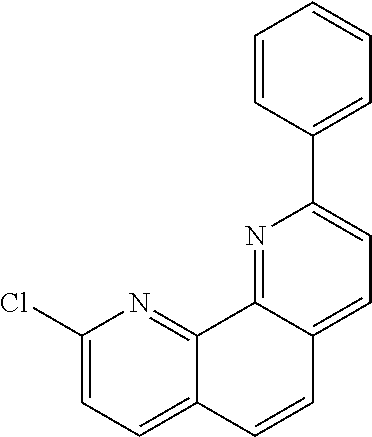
C1(Cl)=CC=C2C(=N1)C1=NC(C3=CC=CC=C3)=CC=C1C=C2
